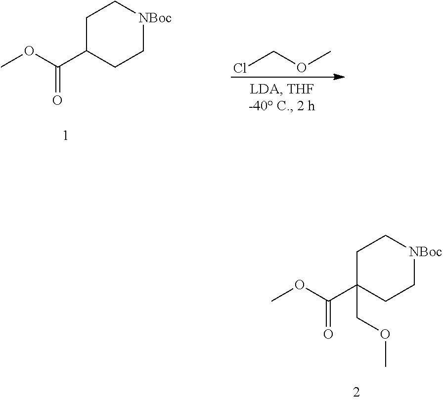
ClCOC.C1C(C(OC)=O)CC[NBoc]C1.C1C(C(OC)=O)(COC)CC[NBoc]C1
